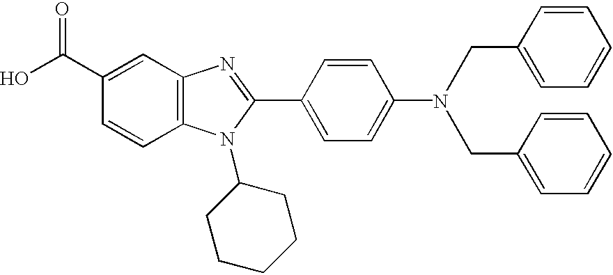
C1(C(O)=O)=CC2=C(C=C1)N(C1CCCCC1)C(C1=CC=C(N(CC3=CC=CC=C3)CC3=CC=CC=C3)C=C1)=N2
